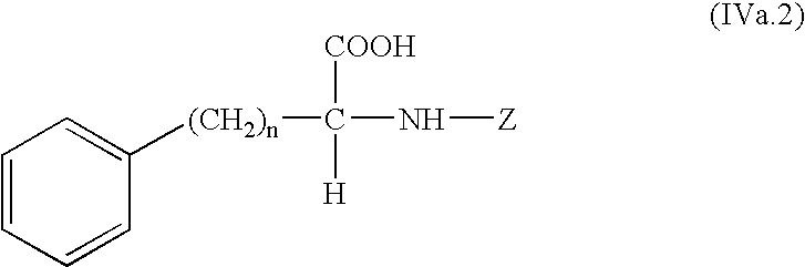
C1=CC=CC([(CH2)n]C([COOH])([H])N[Z])=C1
